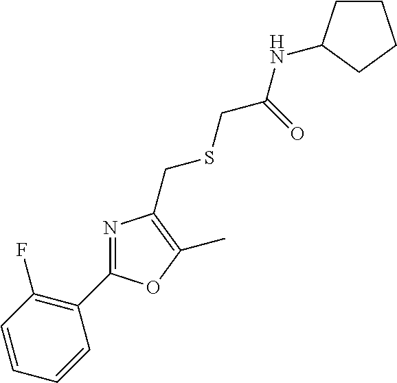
C1=CC=CC(C2=NC(CSCC(NC3CCCC3)=O)=C(C)O2)=C1F
